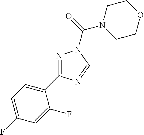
N1=C(C2=CC=C(F)C=C2F)N=CN1C(N1CCOCC1)=O
